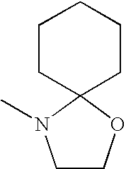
C1CC2(CCC1)N(C)CCO2
